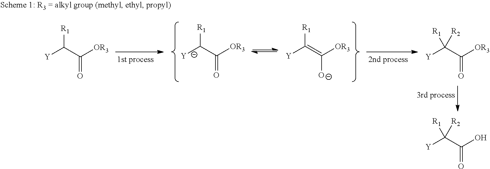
[R1]C(C([OR3])=O)[Y].[R1]C(=C([OR3])[O-])[Y].[R1]C(C([OR3])=O)[Y].C(C([OR3])=O)([Y])([R1])[R2].C(C(O)=O)([Y])([R1])[R2]
